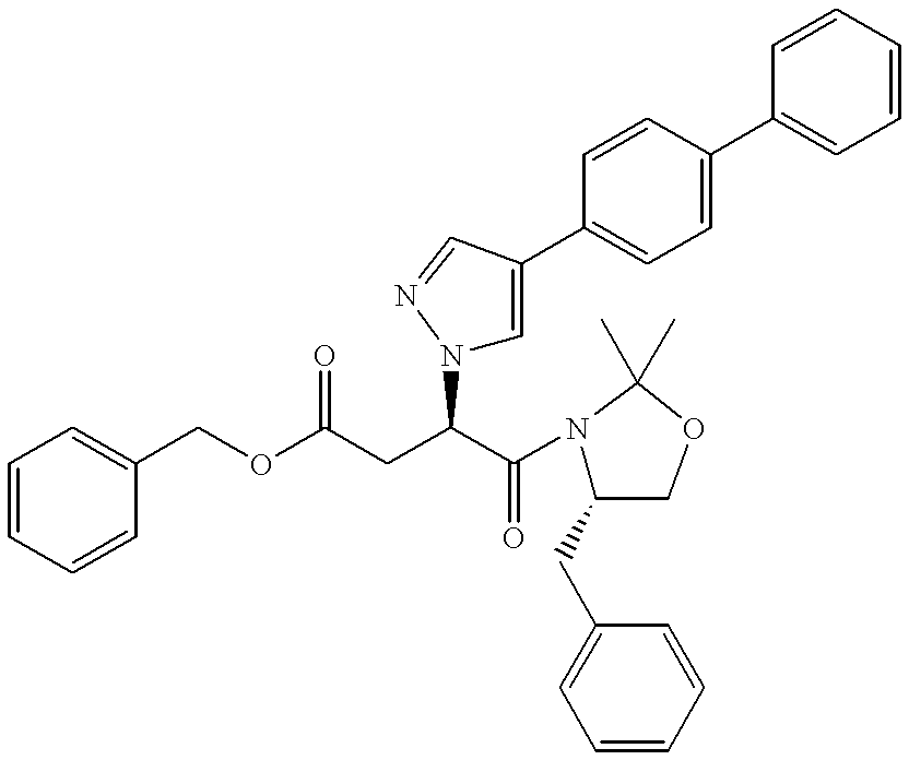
C1=CC=CC(COC(CC(C(N2C(CC3=CC=CC=C3)COC2(C)C)=O)N2C=C(C3=CC=C(C4=CC=CC=C4)C=C3)C=N2)=O)=C1
